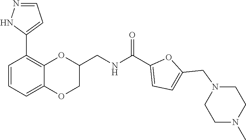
N1(CC2=CC=C(C(NCC3OC4=C(C5=CC=NN5)C=CC=C4OC3)=O)O2)CCN(C)CC1
